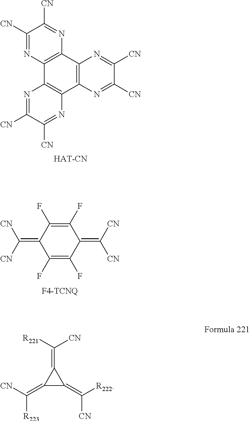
C1([CN])=NC2=C(N=C1[CN])C1=C(C3=C2N=C([CN])C([CN])=N3)N=C([CN])C([CN])=N1.C1(F)=C(F)C(=C([CN])[CN])C(F)=C(F)C1=C([CN])[CN].C1(=C([R223])[CN])C(=C([R222])[CN])C1=C([R221])[CN]
